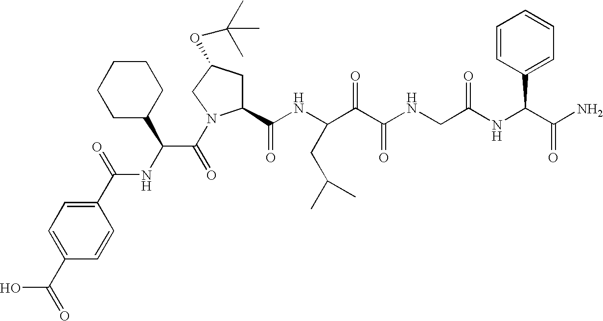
C1(C(=O)O)=CC=C(C(NC(C(=O)N2C(C(NC(C(C(NCC(NC(C(N)=O)C3=CC=CC=C3)=O)=O)=O)CC(C)C)=O)CC(OC(C)(C)C)C2)C2CCCCC2)=O)C=C1
